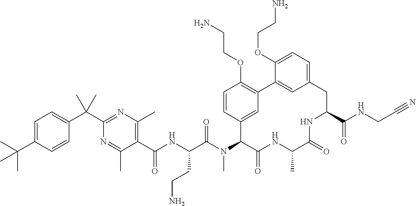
C1(C(NC(C(N(C2C(=O)NC(C)C(=O)NC(C(NCC#N)=O)CC3=CC=C(OCCN)C(=C3)C3=C(OCCN)C=CC2=C3)C)=O)CCN)=O)=C(C)N=C(C(C2=CC=C(C(C)(C)C)C=C2)(C)C)N=C1C
